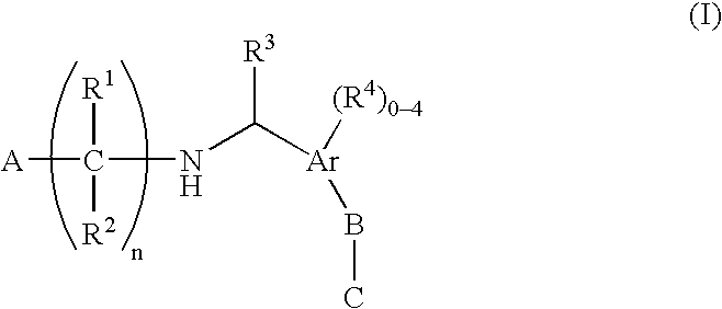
[A]C(NC([Ar]([(R4)04])BC)[R3])([R1])[R2]
